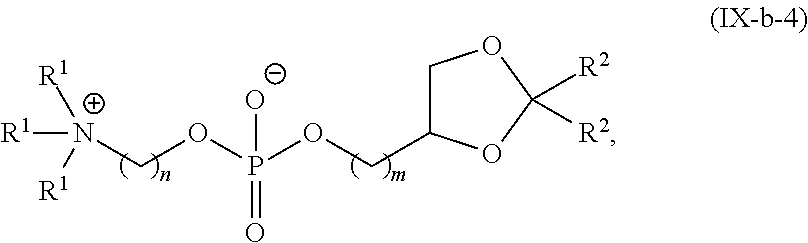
C1(COP(OC[N+]([R1])([R1])[R1])([O-])=O)COC([R2])([R2])O1
